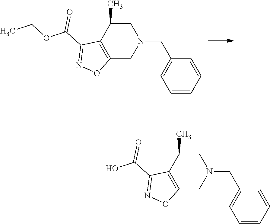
N1(CC2=CC=CC=C2)CC(C)C2=C(C1)ON=C2C(OCC)=O.N1(CC2=CC=CC=C2)CC(C)C2=C(C1)ON=C2C(O)=O
